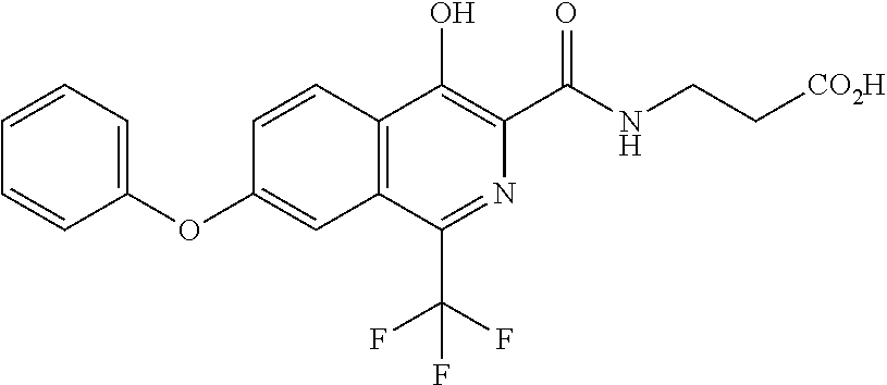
C1=CC=C(OC2=CC3=C(C=C2)C(O)=C(C(NCC[CO2H])=O)N=C3C(F)(F)F)C=C1
